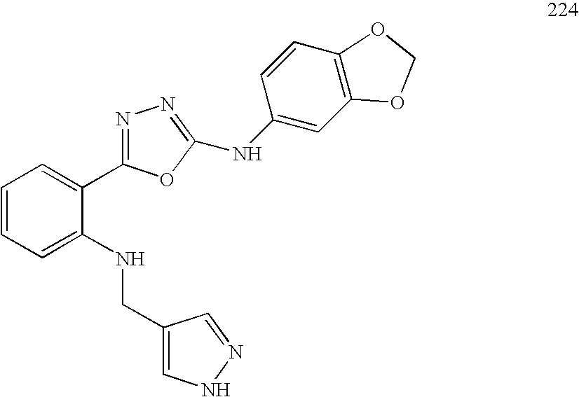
C1=CC=C(NCC2=CNN=C2)C(C2=NN=C(NC3=CC4=C(C=C3)OCO4)O2)=C1
